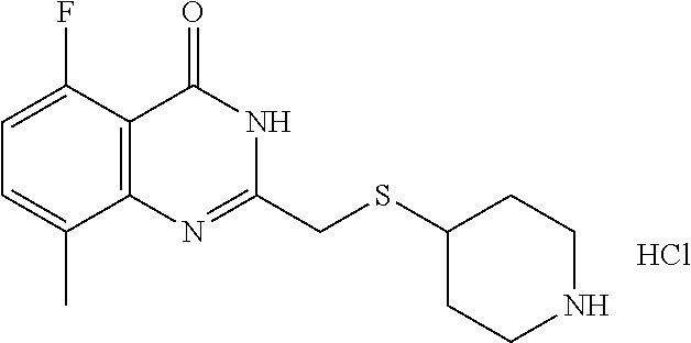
C1(CSC2CCNCC2)=NC2=C(C(F)=CC=C2C)C(=O)N1.Cl
